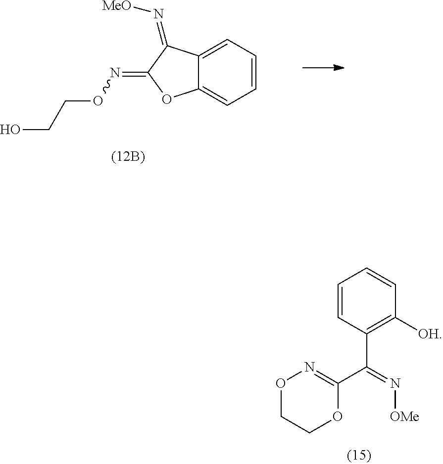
C1=CC(C(C2=NOCCO2)=N[OMe])=C([OH])C=C1.C12=CC=CC=C1OC(=NOCCO)C2=N[MeO]
